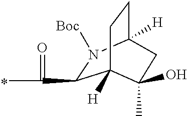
C1(C(=O)C)N([Boc])C2([H])CCC1([H])C(C)(O)C2
